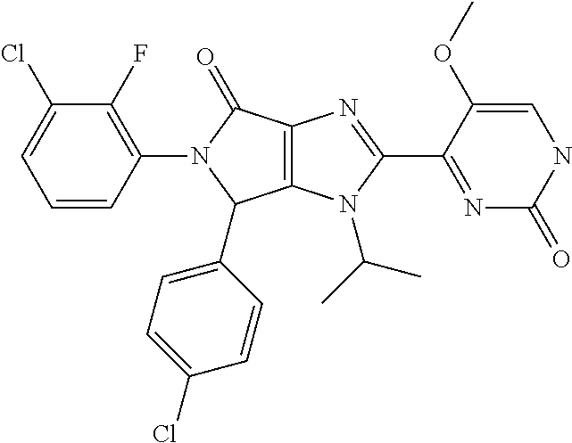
C12=C(N(C(C)C)C(C3=NC(=O)NC=C3OC)=N1)C(C1=CC=C(Cl)C=C1)N(C1=C(F)C(Cl)=CC=C1)C2=O
